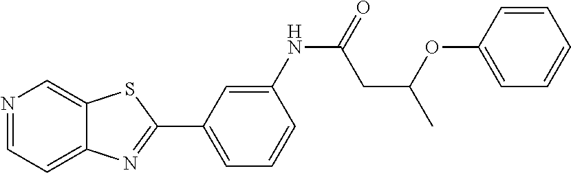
N1=CC=C2C(=C1)SC(C1=CC=CC(NC(=O)CC(C)OC3=CC=CC=C3)=C1)=N2
